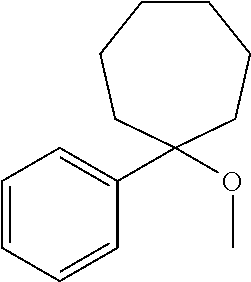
C1CCCC(C2=CC=CC=C2)(OC)CC1
